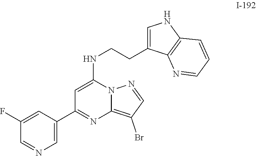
C1(Br)=C2N(N=C1)C(NCCC1=CNC3=C1N=CC=C3)=CC(C1=CN=CC(F)=C1)=N2
